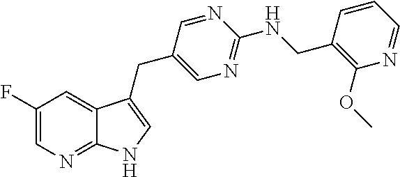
C1(F)=CN=C2C(=C1)C(CC1=CN=C(NCC3=C(OC)N=CC=C3)N=C1)=CN2
